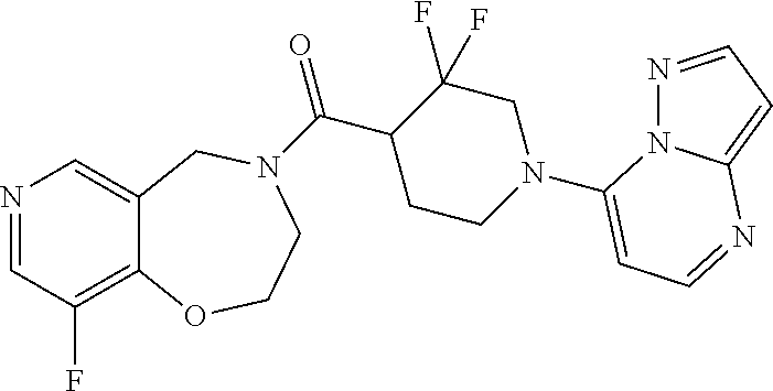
N1=CC(F)=C2C(=C1)CN(C(C1CCN(C3=CC=NC4=CC=NN43)CC1(F)F)=O)CCO2
